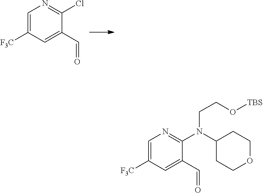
C1=C([F3C])C=C(C=O)C(Cl)=N1.C1=C([F3C])C=C(C=O)C(N(CCO[TBS])C2CCOCC2)=N1
